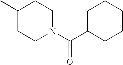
C1(C)CCN(C(C2CCCCC2)=O)CC1
